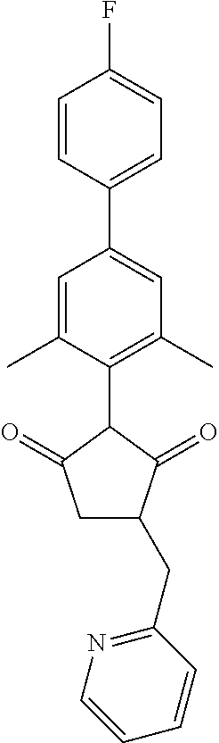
C1=C(C)C(C2C(=O)CC(CC3=NC=CC=C3)C2=O)=C(C)C=C1C1=CC=C(F)C=C1
